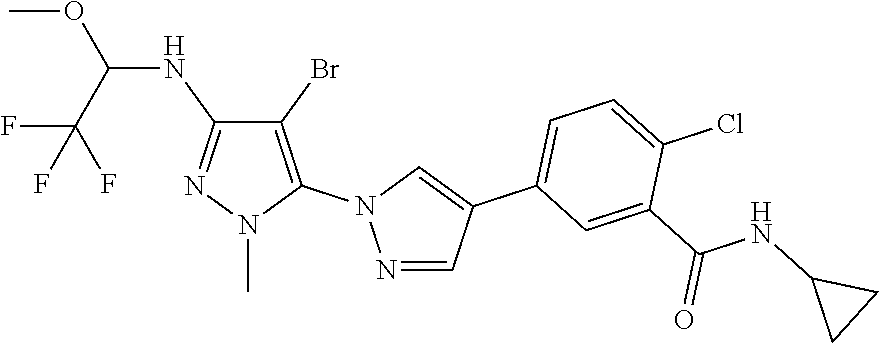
N1=CC(C2=CC=C(Cl)C(C(NC3CC3)=O)=C2)=CN1C1=C(Br)C(NC(C(F)(F)F)OC)=NN1C
